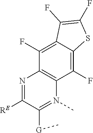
N1=C([RE])C([G]C)=N(C)C2=C1C(F)=C1C(=C2F)SC(F)=C1F
